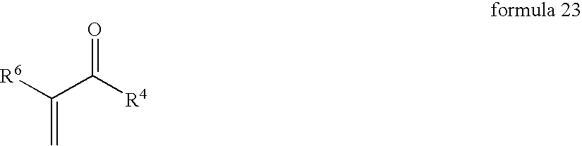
C(C([R4])=O)([R6])=C
